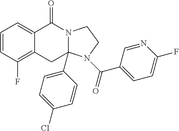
C1=CC(F)=C2C(=C1)C(=O)N1C(C3=CC=C(Cl)C=C3)(C2)N(C(=O)C2=CC=C(F)N=C2)CC1
